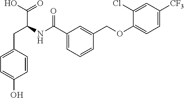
C1(C(NC(CC2=CC=C(O)C=C2)C(=O)O)=O)=CC=CC(COC2=CC=C([CF3])C=C2Cl)=C1
